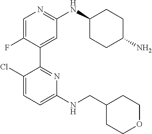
C1=C(F)C(C2=NC(NCC3CCOCC3)=CC=C2Cl)=CC(NC2CCC(N)CC2)=N1
